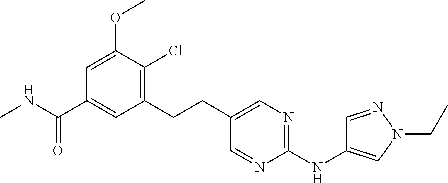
C1=C(OC)C(Cl)=C(CCC2=CN=C(NC3=CN(CC)N=C3)N=C2)C=C1C(NC)=O
